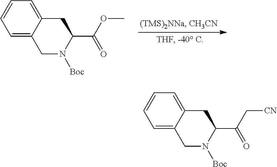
C1=C2C(=CC=C1)CC(C(OC)=O)N([Boc])C2.C1=C2C(=CC=C1)CC(C(C[CN])=O)N([Boc])C2
